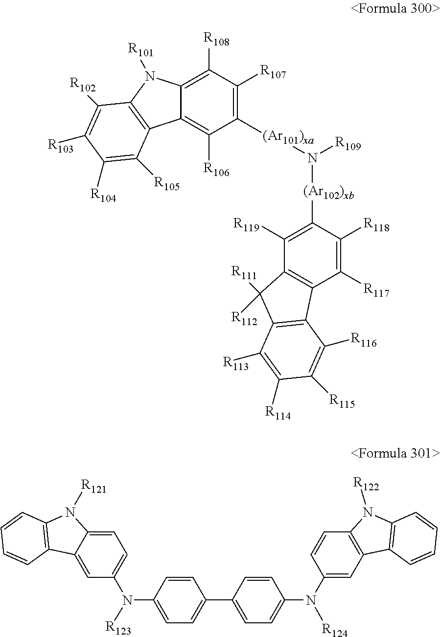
C1([R117])=C([R118])C([(Ar102)xb]N([(Ar101)xa]C2=C([R107])C([R108])=C3C(=C2[R106])C2=C(N3[R101])C([R102])=C([R103])C([R104])=C2[R105])[R109])=C([R119])C2=C1C1=C(C2([R112])[R111])C([R113])=C([R114])C([R115])=C1[R116].C1(N([R123])C2=CC=C3C(=C2)C2=C(N3[R121])C=CC=C2)=CC=C(C2=CC=C(N([R124])C3=CC4=C(C=C3)N([R122])C3=C4C=CC=C3)C=C2)C=C1
